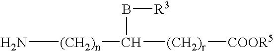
N[(CH2)n]C([(CH2)r][COOR5])B[R3]
